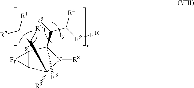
C12C(C(C(C([R7])[R1])[R2])([R3])N([R8])C1(C(C([R9][R10])[R4])[R5])[R6])[Ff]2
